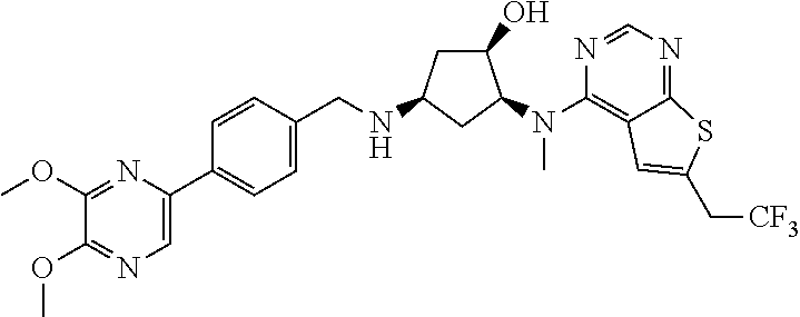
C1(OC)=NC=C(C2=CC=C(CNC3CC(O)C(N(C4=C5C(=NC=N4)SC(C[CF3])=C5)C)C3)C=C2)N=C1OC
